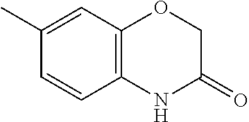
C1(C)=CC2=C(C=C1)NC(=O)CO2
